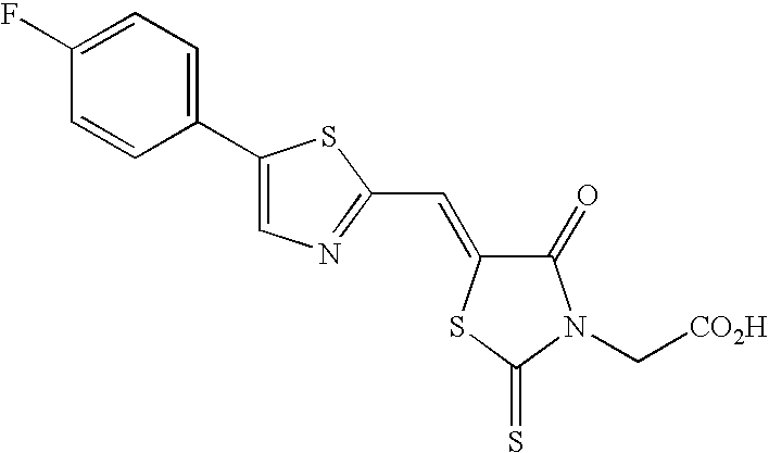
C1(C2=CC=C(F)C=C2)=CN=C(C=C2C(=O)N(C[CO2H])C(=S)S2)S1
